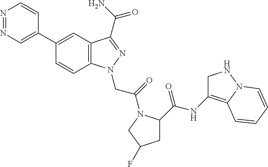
N1=NC=C(C2=CC3=C(C=C2)N(CC(=O)N2C(C(=O)NC4=C5N(NC4)C=CC=C5)CC(F)C2)N=C3C(N)=O)C=C1
